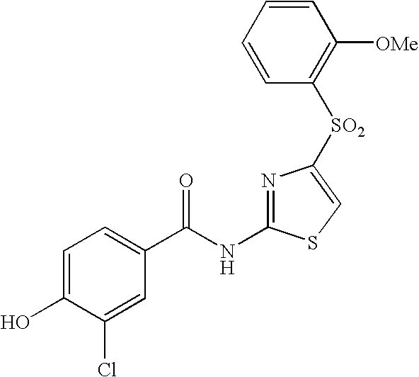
C1=C(O)C(Cl)=CC(C(NC2=NC([SO2]C3=C([OMe])C=CC=C3)=CS2)=O)=C1
